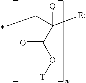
CCC([E])([Q])C(O[T])=O
